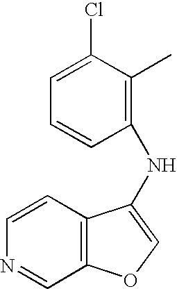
C1=CC2=C(C=N1)OC=C2NC1=C(C)C(Cl)=CC=C1
